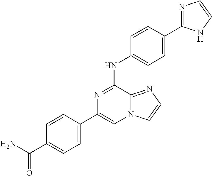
C1=CC(C2=NC=CN2)=CC=C1NC1=NC(C2=CC=C(C(N)=O)C=C2)=CN2C1=NC=C2
